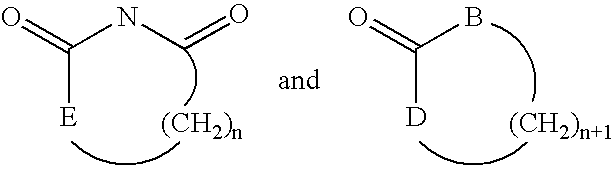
C(NC=O)([E])=O.C(B)([D])=O
